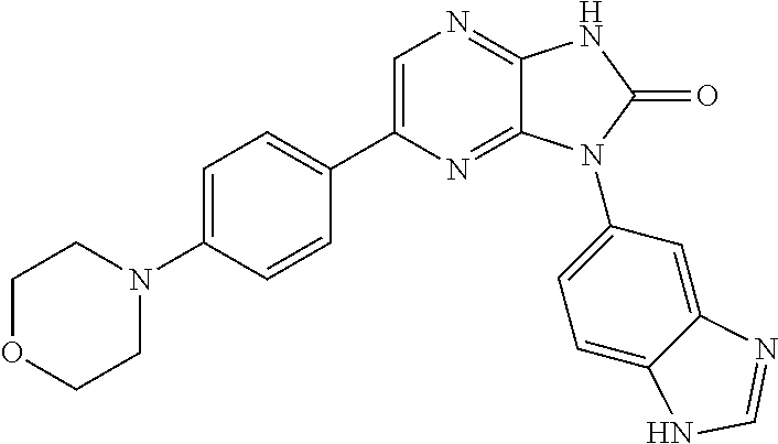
C1=C(N2CCOCC2)C=CC(C2=CN=C3C(=N2)N(C2=CC=C4C(=C2)N=CN4)C(=O)N3)=C1
